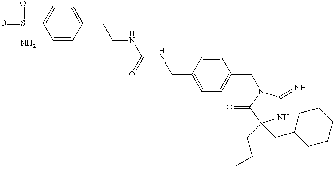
N1C(=N)N(CC2=CC=C(CNC(NCCC3=CC=C(S(=O)(=O)N)C=C3)=O)C=C2)C(=O)C1(CCCC)CC1CCCCC1
